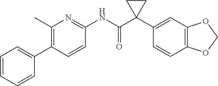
C1=CC=CC(C2=C(C)N=C(NC(C3(C4=CC5=C(C=C4)OCO5)CC3)=O)C=C2)=C1
